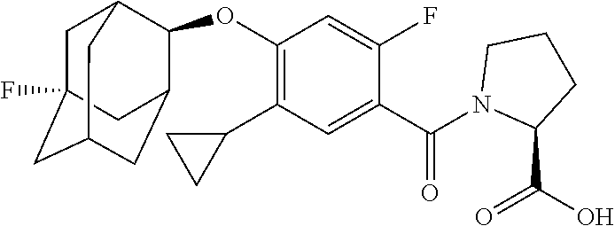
C1C2(F)CC3CC(C(OC4=C(C5CC5)C=C(C(N5C(C(O)=O)CCC5)=O)C(F)=C4)C1C3)C2
